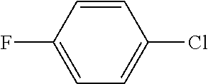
C1=CC(F)=CC=C1Cl
